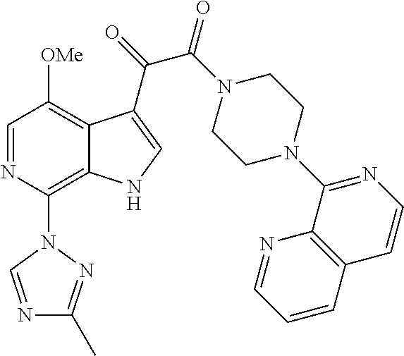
C1=NC(N2C=NC(C)=N2)=C2C(=C1[OMe])C(C(C(=O)N1CCN(C3=NC=CC4=C3N=CC=C4)CC1)=O)=CN2
